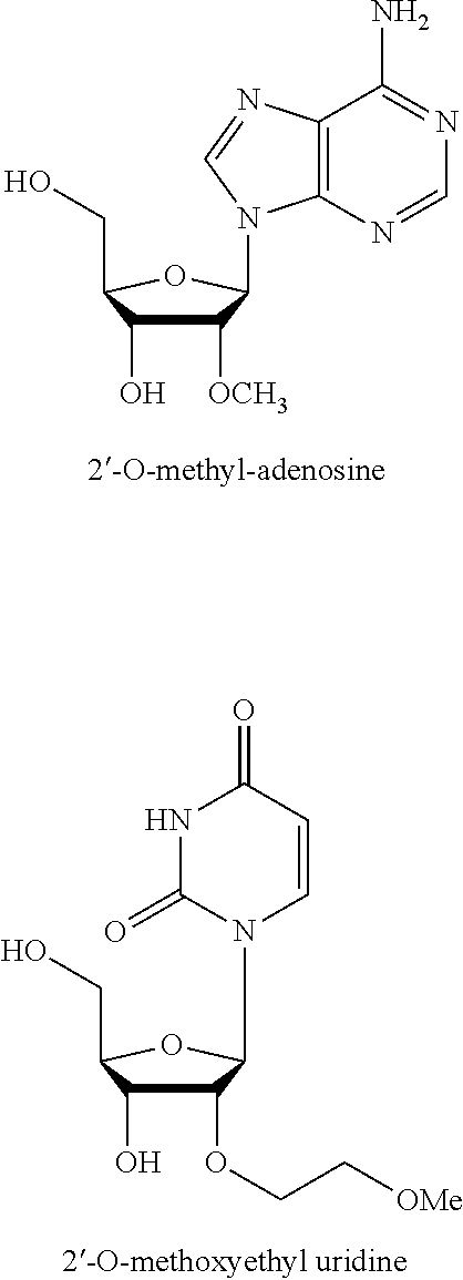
C1([OCH3])C(O)C(CO)OC1N1C2=C(C(N)=NC=N2)N=C1.C1(OCC[OMe])C(O)C(CO)OC1N1C(=O)NC(=O)C=C1
